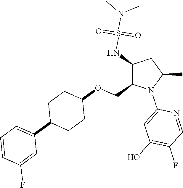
C1(NS(N(C)C)(=O)=O)C(COC2CCC(C3=CC=CC(F)=C3)CC2)N(C2=CC(O)=C(F)C=N2)C(C)C1
